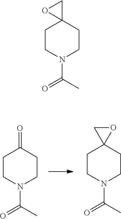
C1CN(C(C)=O)CCC1=O.C1CN(C(C)=O)CCC12OC2.C1CN(C(C)=O)CCC12CO2
